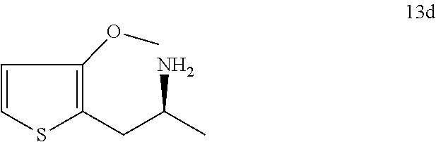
C1=CSC(CC(C)N)=C1OC
